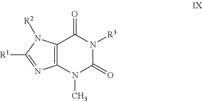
C12=C(N(C)C(=O)N([R3])C1=O)N=C([R1])N2[R2]
